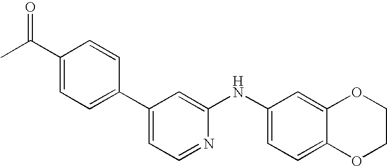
C1=CC(C2=CC=NC(NC3=CC=C4C(=C3)OCCO4)=C2)=CC=C1C(C)=O
